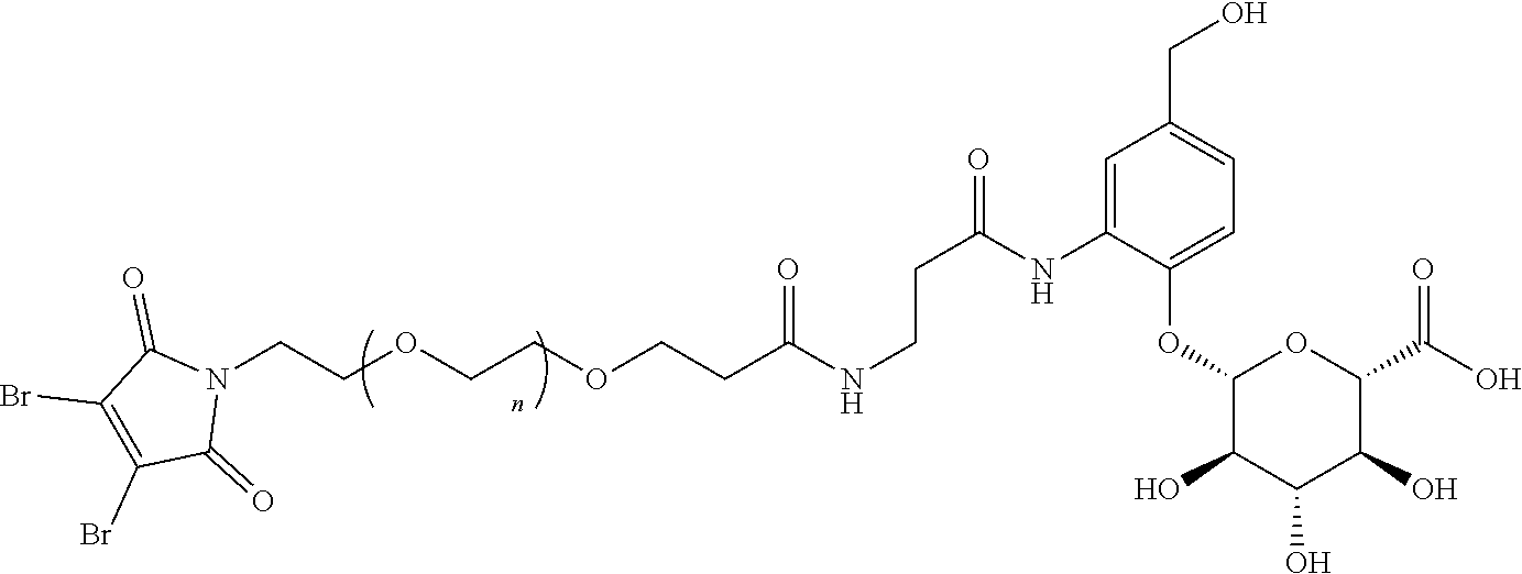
O(CCOCCC(NCCC(NC1=CC(CO)=CC=C1OC1C(O)C(O)C(O)C(C(O)=O)O1)=O)=O)CCN1C(=O)C(Br)=C(Br)C1=O
